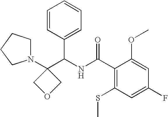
N1(C2(C(NC(C3=C(SC)C=C(F)C=C3OC)=O)C3=CC=CC=C3)COC2)CCCC1
